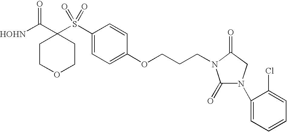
[HOHN]C(C1(S(C2=CC=C(OCCCN3C(=O)N(C4=CC=CC=C4Cl)CC3=O)C=C2)(=O)=O)CCOCC1)=O
